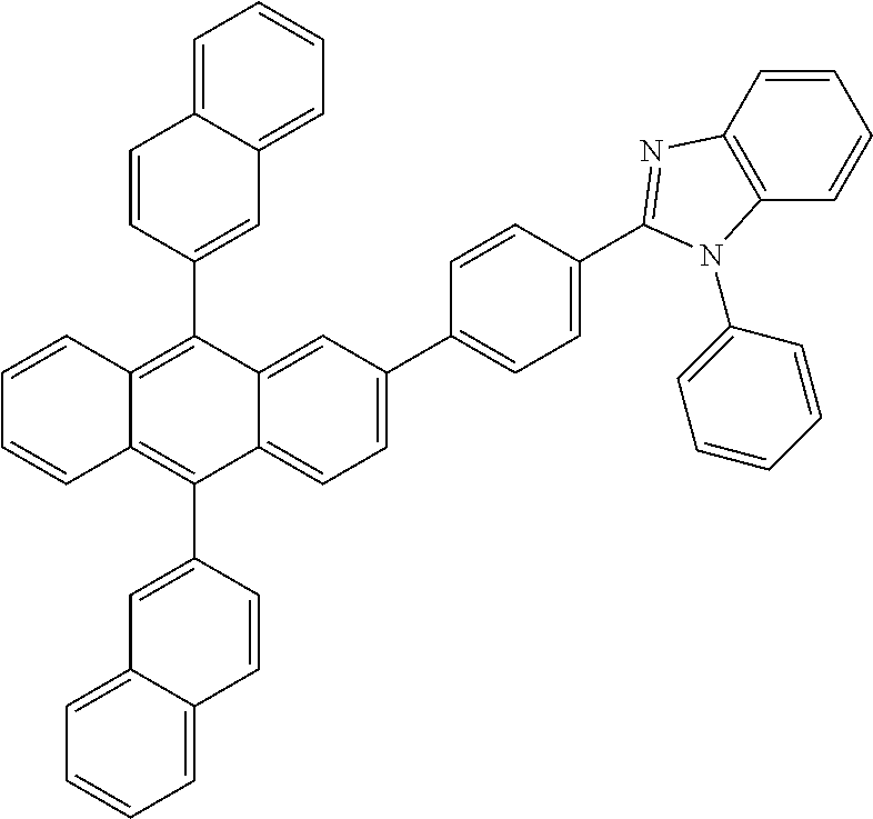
C1=C2C(=CC=C1)C=CC(C1=C3C(=C(C4=CC5=CC=CC=C5C=C4)C4=CC(C5=CC=C(C6=NC7=C(C=CC=C7)N6C6=CC=CC=C6)C=C5)=CC=C14)C=CC=C3)=C2
